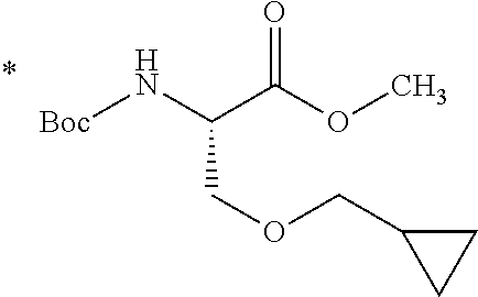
[Boc]NC(C(OC)=O)COCC1CC1
